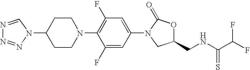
C1CC(N2C=NN=N2)CCN1C1=C(F)C=C(N2CC(CNC(C(F)F)=S)OC2=O)C=C1F
